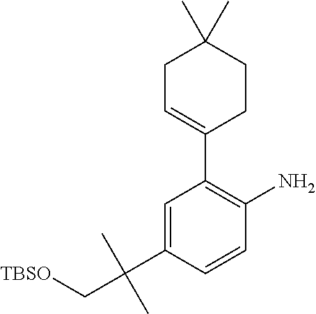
C1=C(C(C[TBSO])(C)C)C=CC(N)=C1C1=CCC(C)(C)CC1
